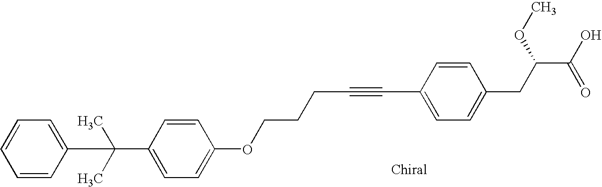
C1(C(C)(C)C2=CC=CC=C2)=CC=C(OCCCC#CC2=CC=C(CC(OC)C(O)=O)C=C2)C=C1
